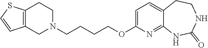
C1N(CCCCOC2=CC=C3C(=N2)NC(=O)NCC3)CCC2=C1C=CS2
